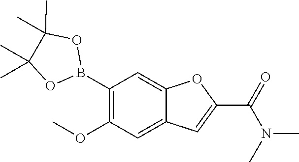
C1(B2OC(C)(C)C(C)(C)O2)=C(OC)C=C2C(=C1)OC(C(=O)N(C)C)=C2
